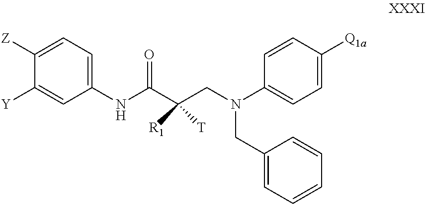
C1([Z])=CC=C(NC(C(CN(CC2=CC=CC=C2)C2=CC=C([Q1a])C=C2)([R1])[T])=O)C=C1[Y]
